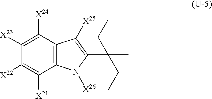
C1([X23])=C([X24])C2=C(C([X21])=C1[X22])N([X26])C(C(C)(CC)CC)=C2[X25]
